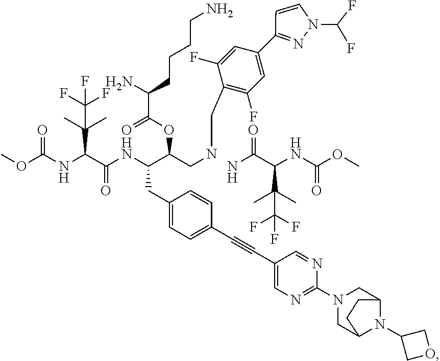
O(C(NC(C(NC(C(CNCC1=C(F)C=C(C2=NN(C(F)F)C=C2)C=C1F)OC(C(CCCCN)N)=O)CC1=CC=C(C#CC2=CN=C(N3CC4N(C5COC5)C(C3)CC4)N=C2)C=C1)=O)C(C)(C)C(F)(F)F)=O)C.NC(C(NC(OC)=O)C(C)(C)C(F)(F)F)=O
